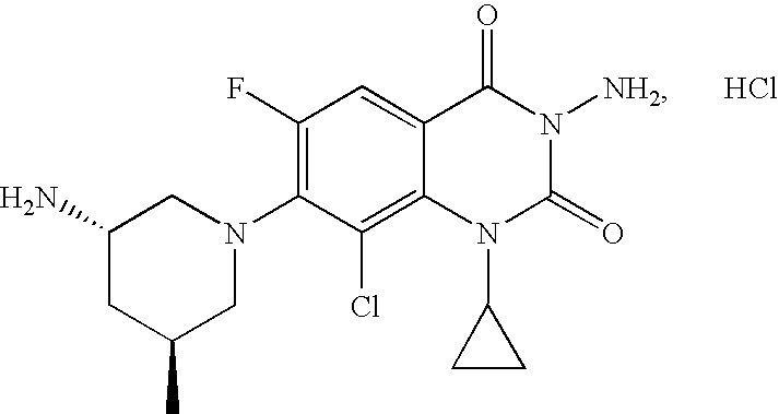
C1(C)CN(C2=C(F)C=C3C(=C2Cl)N(C2CC2)C(=O)N([NH2])C3=O)CC(N)C1.Cl
